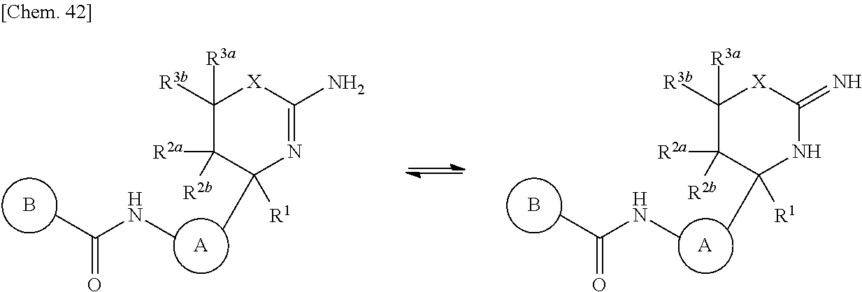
B.C1([R3b])([R3a])C([R2a])([R2b])C([R1])(C)NC(=N)[X]1.[A].CNC(C)=O.[A].B.C1([R3b])([R3a])C([R2a])([R2b])C([R1])(C)N=C(N)[X]1.CNC(C)=O
